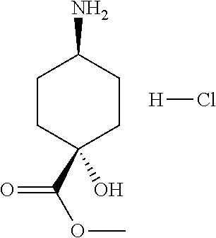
C1CC(O)(C(OC)=O)CCC1N.[H]Cl
